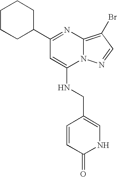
C1CCC(C2=NC3=C(Br)C=NN3C(NCC3=CNC(=O)C=C3)=C2)CC1
